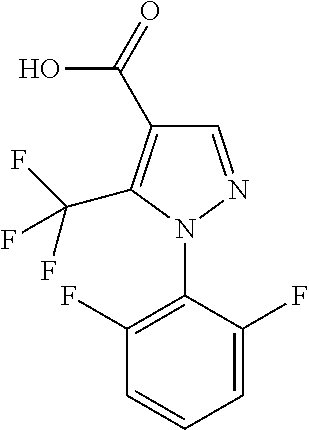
C1=NN(C2=C(F)C=CC=C2F)C(C(F)(F)F)=C1C(O)=O
